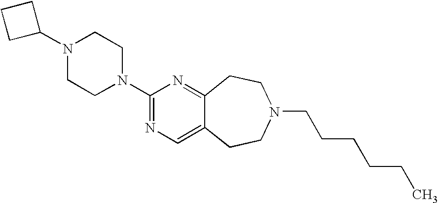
C1C(N2CCN(C3=NC=C4C(=N3)CCN(CCCCCC)CC4)CC2)CC1
